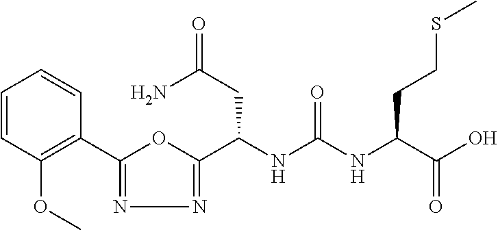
C1(C(NC(NC(C(O)=O)CCSC)=O)CC(=O)N)=NN=C(C2=C(OC)C=CC=C2)O1
